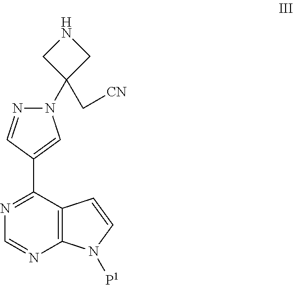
C1C(N2N=CC(C3=NC=NC4=C3C=CN4[P1])=C2)(C[CN])CN1
